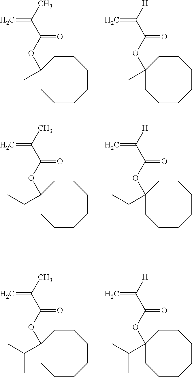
CC(C(OC1(C)CCCCCCC1)=O)=C.[H]C(C(OC1(C)CCCCCCC1)=O)=C.CC(C(OC1(CC)CCCCCCC1)=O)=C.[H]C(C(OC1(CC)CCCCCCC1)=O)=C.CC(C(OC1(C(C)C)CCCCCCC1)=O)=C.[H]C(C(OC1(C(C)C)CCCCCCC1)=O)=C
